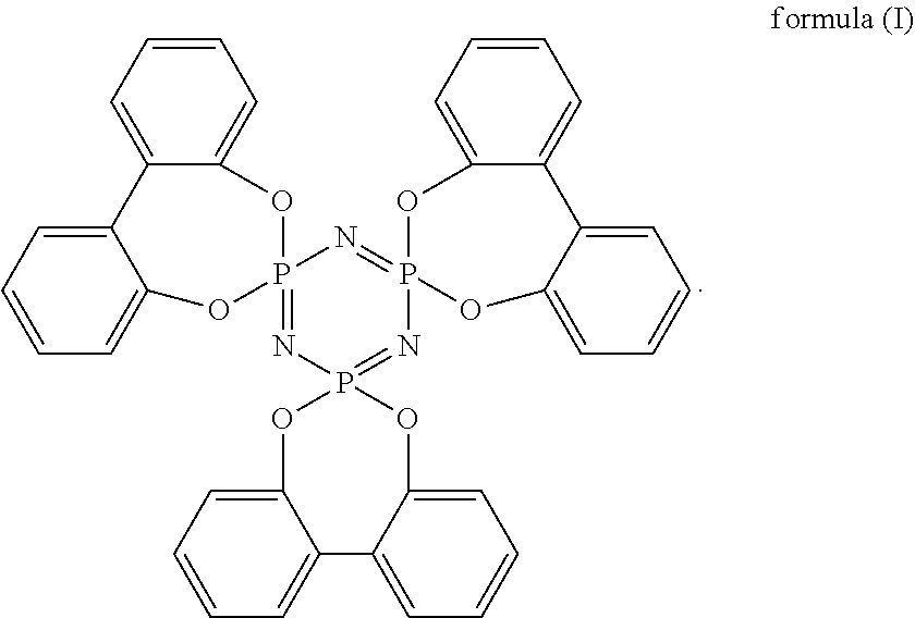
P12(=NP3(=NP4(=N1)OC1=CC=CC=C1C1=CC=CC=C1O4)OC1=CC=CC=C1C1=CC=CC=C1O3)OC1=CC=CC=C1C1=CC=CC=C1O2
